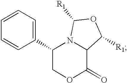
C1(C2COC(=O)C3N2C([R1])OC3[R1])=CC=CC=C1
